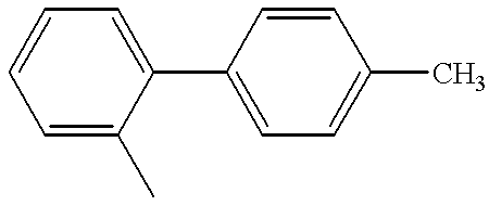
C1(C2=CC=CC=C2C)=CC=C(C)C=C1
